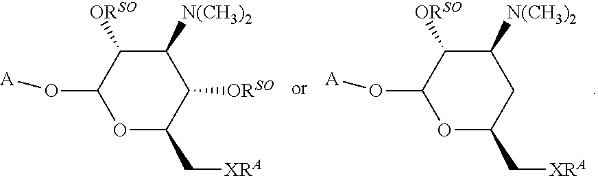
C1([N(CH3)2])C([ORSO])C(O[A])OC(C[XRA])C1.C1([N(CH3)2])C([ORSO])C(O[A])OC(C[XRA])C1[ORSO]
